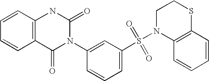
C1=CC2=C(C=C1)C(=O)N(C1=CC(S(=O)(=O)N3CCSC4=C3C=CC=C4)=CC=C1)C(=O)N2
